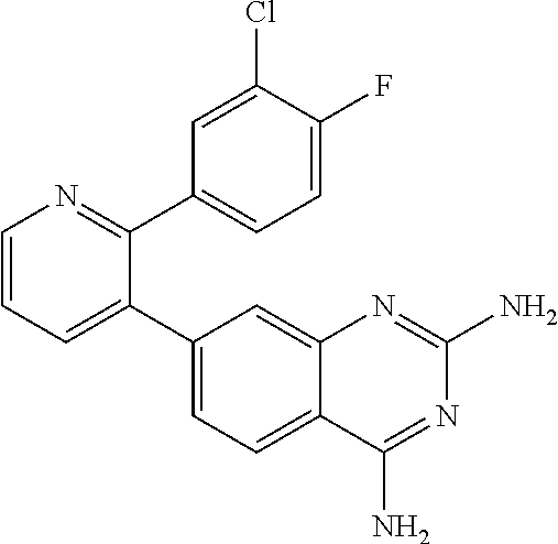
C1=CC=C(C2=CC=C3C(=C2)N=C(N)N=C3N)C(C2=CC=C(F)C(Cl)=C2)=N1
